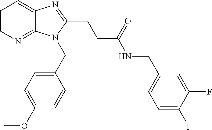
C1=CN=C2C(=C1)N=C(CCC(NCC1=CC=C(F)C(F)=C1)=O)N2CC1=CC=C(OC)C=C1
